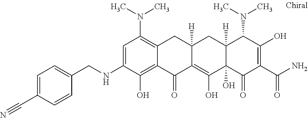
C12([H])C(O)(C(=O)C(C(N)=O)=C(O)C1N(C)C)C(O)=C1C([H])(C2)CC2=C(N(C)C)C=C(NCC3=CC=C(C#N)C=C3)C(O)=C2C1=O
